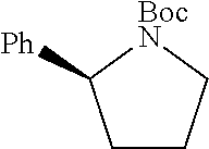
C1CC[BocN]C1[Ph]
